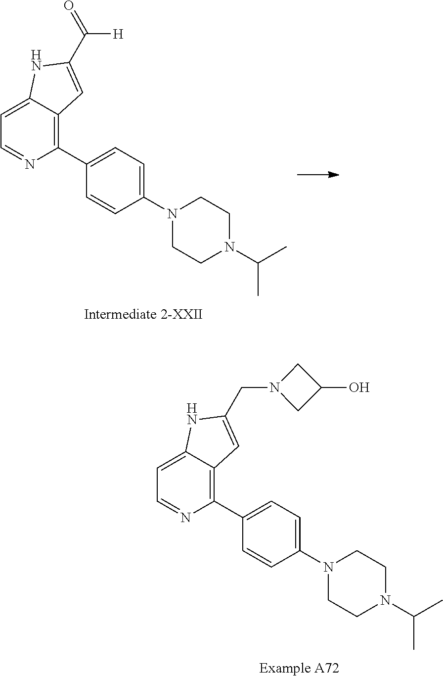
C1(C2=CC=C(N3CCN(C(C)C)CC3)C=C2)=C2C(=CC=N1)NC(C([H])=O)=C2.C1(C2=CC=C(N3CCN(C(C)C)CC3)C=C2)=C2C(=CC=N1)NC(CN1CC(O)C1)=C2
